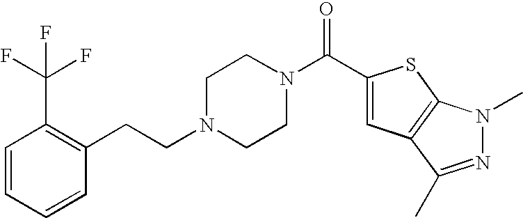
C1=CC=CC(CCN2CCN(C(C3=CC4=C(S3)N(C)N=C4C)=O)CC2)=C1C(F)(F)F
